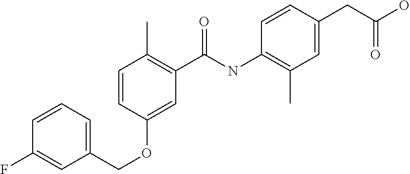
C1=CC=C(COC2=CC(C(NC3=C(C)C=C(CC(O)=O)C=C3)=O)=C(C)C=C2)C=C1F
